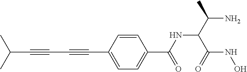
C(C#CC#CC1=CC=C(C(=O)NC(C(NO)=O)C(N)C)C=C1)(C)C
